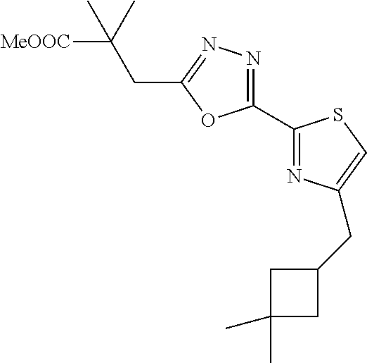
C1(C2=NC(CC3CC(C)(C)C3)=CS2)=NN=C(CC(C)([MeOOC])C)O1
